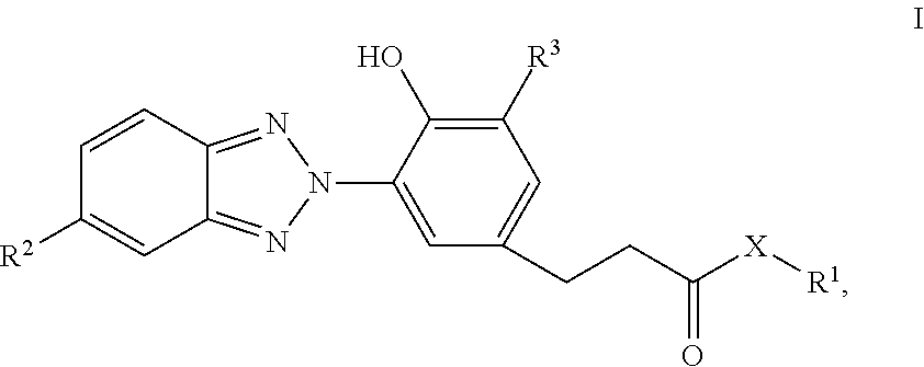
C1([R2])=CC2=NN(C3=CC(CCC([X][R1])=O)=CC([R3])=C3O)N=C2C=C1
